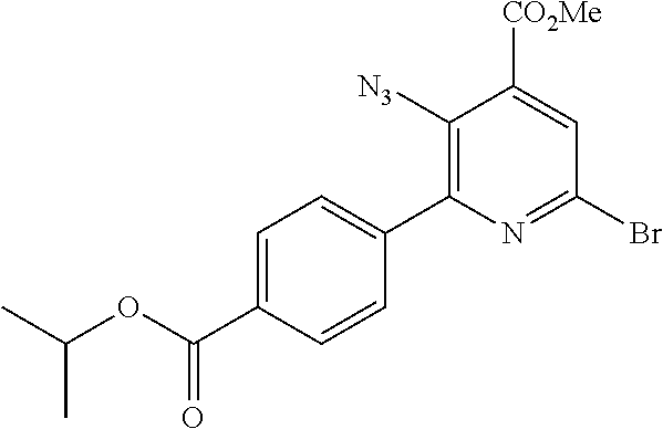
C1([N3])=C(C2=CC=C(C(OC(C)C)=O)C=C2)N=C(Br)C=C1[CO2Me]
